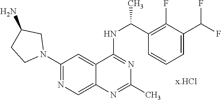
C1(N2CC(N)CC2)=NC=C2C(=C1)C(NC(C1=C(F)C(C(F)F)=CC=C1)C)=NC(C)=N2
